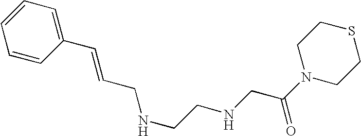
C(CNCCNCC(N1CCSCC1)=O)=CC1=CC=CC=C1
